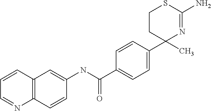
C1=C(C(NC2=CC3=C(N=CC=C3)C=C2)=O)C=CC(C2(C)CCSC(N)=N2)=C1
